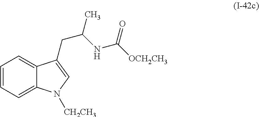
C1=CC=C2C(=C1)C(CC(NC(=O)[OCH2CH3])C)=CN2[CH2CH3]
